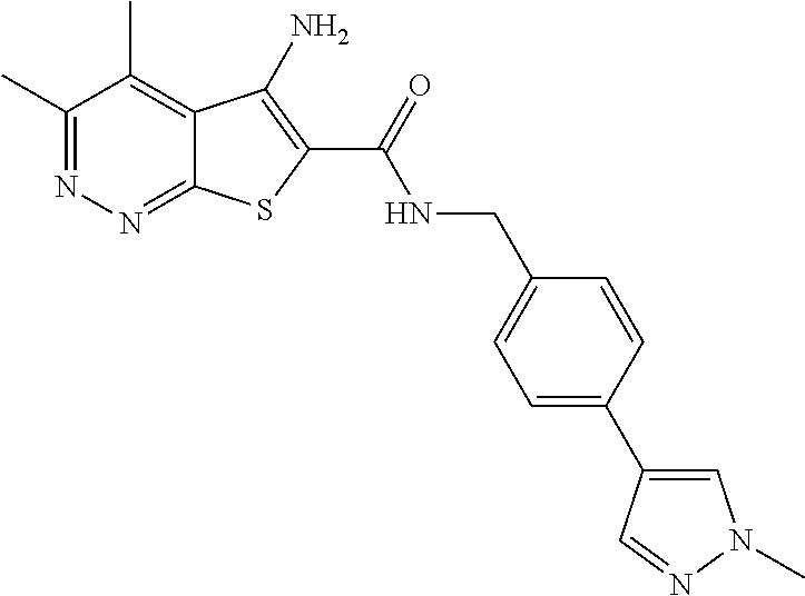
C1(C)=NN=C2C(=C1C)C(N)=C(C(=O)NCC1=CC=C(C3=CN(C)N=C3)C=C1)S2
